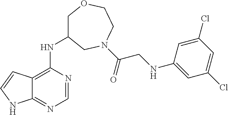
C1C(NC2=C3C(=NC=N2)NC=C3)CN(C(CNC2=CC(Cl)=CC(Cl)=C2)=O)CCO1
